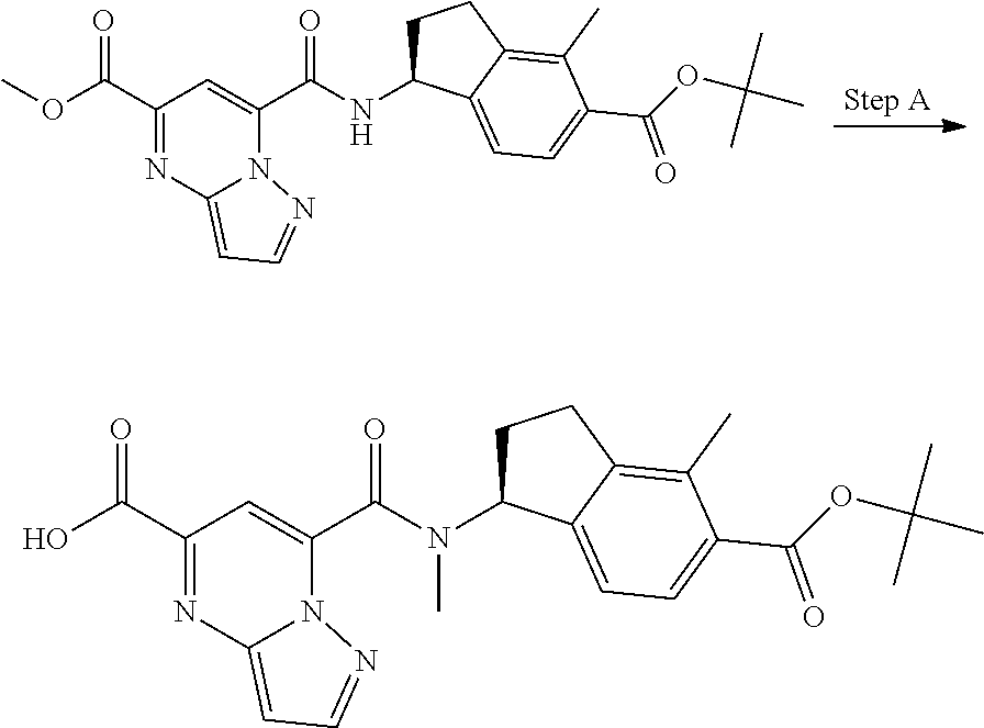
C1(C(OC)=O)=NC2=CC=NN2C(C(NC2CCC3=C(C)C(C(OC(C)(C)C)=O)=CC=C23)=O)=C1.C1(C(O)=O)=NC2=CC=NN2C(C(N(C2CCC3=C(C)C(C(OC(C)(C)C)=O)=CC=C23)C)=O)=C1
